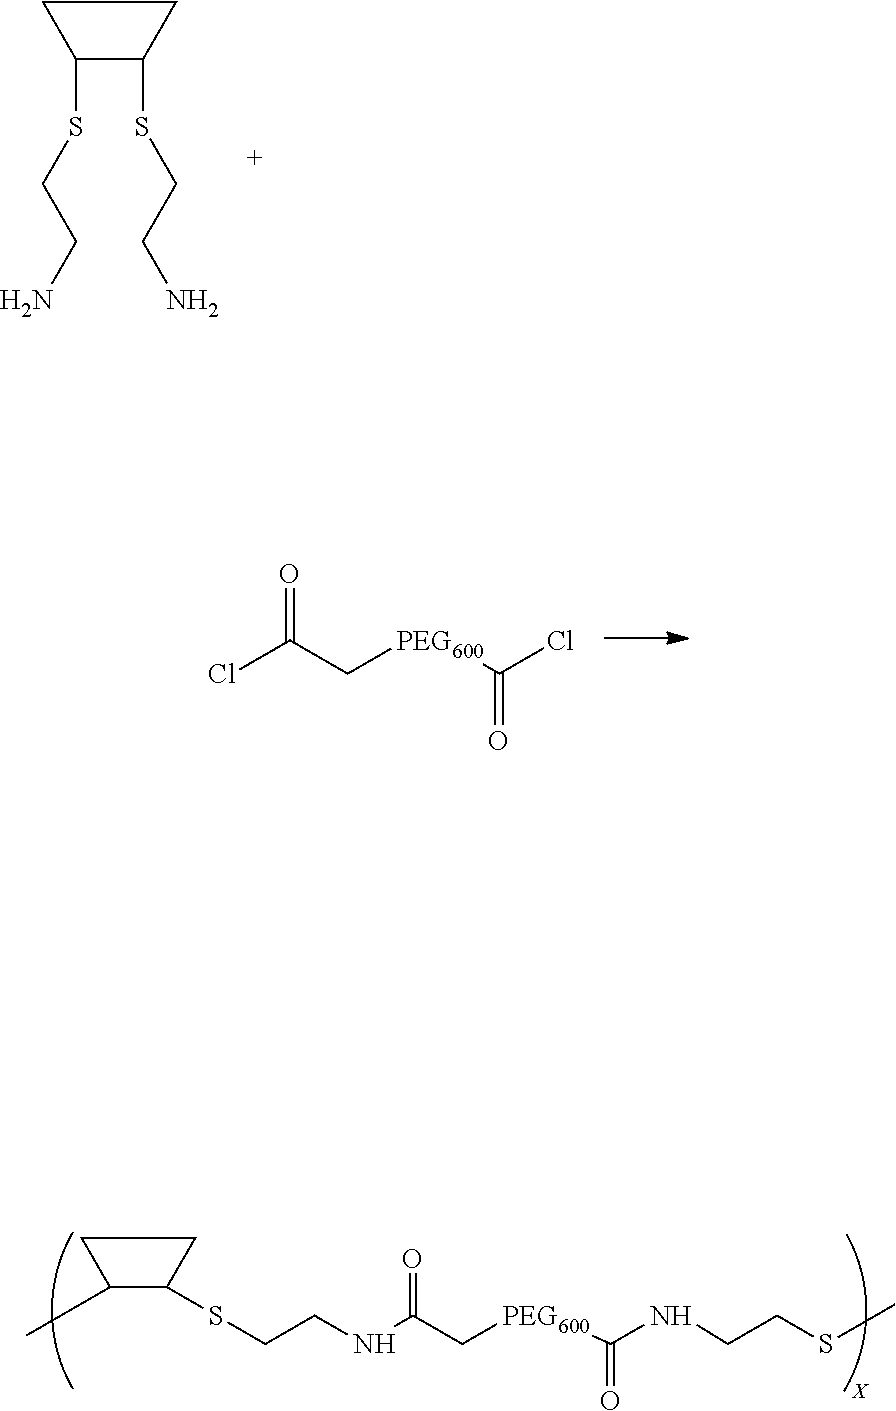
CC1C(SCCNC(C[PEG600]C(NCCSC)=O)=O)CC1.C1(SCCN)C(SCCN)CC1.O=C(C[PEG600]C(Cl)=O)Cl
